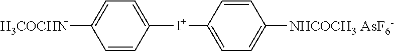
C1=CC([I+]C2=CC=C([NHCOCH3])C=C2)=CC=C1[H3COCHN].[AsF6-]
